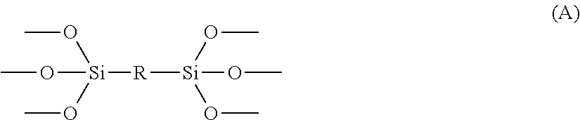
CO[Si]([R][Si](OC)(OC)OC)(OC)OC
